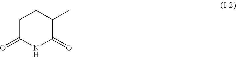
C1C(=O)NC(=O)C(C)C1
